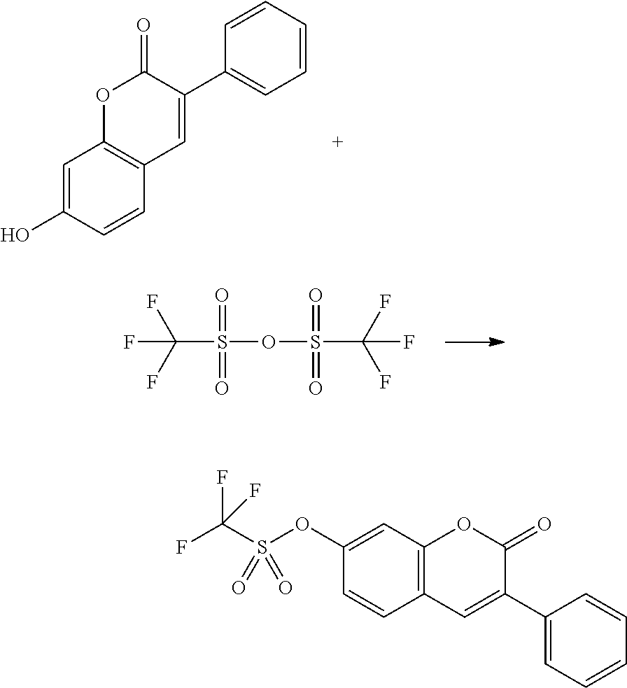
C1=C(O)C=CC2=C1OC(=O)C(C1=CC=CC=C1)=C2.S(OS(C(F)(F)F)(=O)=O)(C(F)(F)F)(=O)=O.C1(OS(C(F)(F)F)(=O)=O)=CC2=C(C=C1)C=C(C1=CC=CC=C1)C(=O)O2
